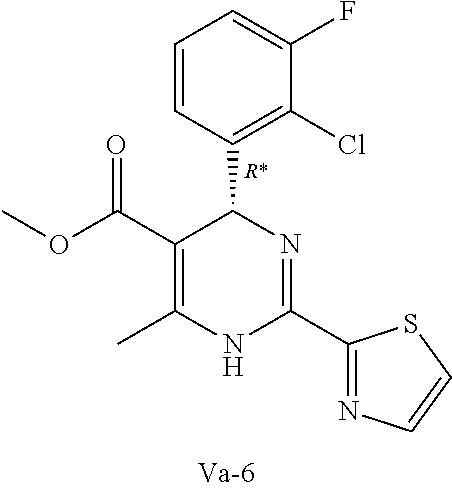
C1(C(OC)=O)=C(C)NC(C2=NC=CS2)=NC1C1=C(Cl)C(F)=CC=C1
